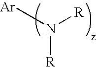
[Ar]N([R])[R]
